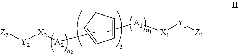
C1C=CC=C1.C[A1][X1][Y1][Z1].[A2](C)[X2][Y2][Z2]
